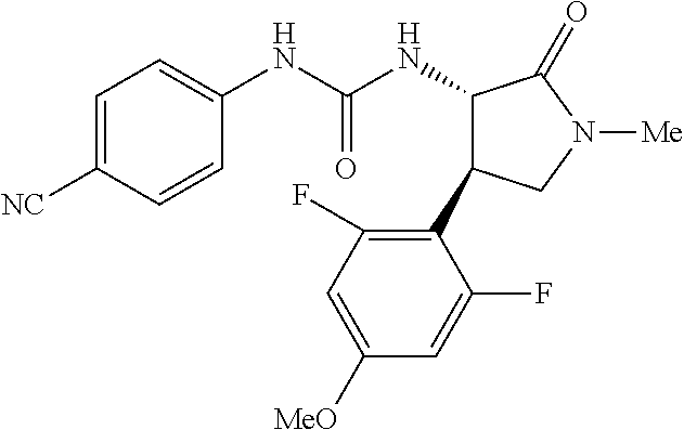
N(C(NC1C(=O)N([Me])CC1C1=C(F)C=C([MeO])C=C1F)=O)C1=CC=C([NC])C=C1
